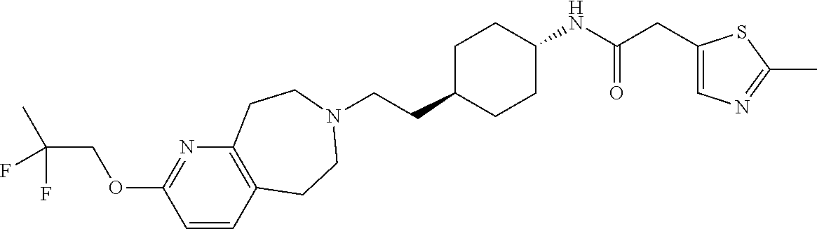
C(CC1CCC(NC(CC2=CN=C(C)S2)=O)CC1)N1CCC2=C(N=C(OCC(F)(C)F)C=C2)CC1
